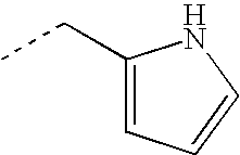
CCC1=CC=CN1
